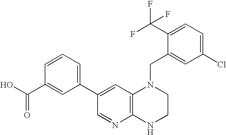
C12=C(NCCN1CC1=CC(Cl)=CC=C1C(F)(F)F)N=CC(C1=CC=CC(C(O)=O)=C1)=C2
